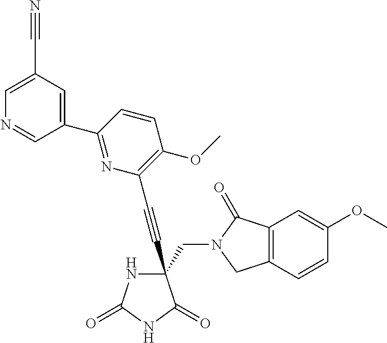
C(#CC1(CN2C(=O)C3=C(C2)C=CC(OC)=C3)NC(=O)NC1=O)C1=C(OC)C=CC(C2=CC(C#N)=CN=C2)=N1
